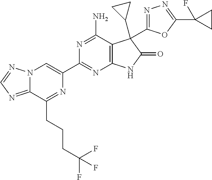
C12=NC=NN1C=C(C1=NC3=C(C(N)=N1)C(C1CC1)(C1=NN=C(C4(F)CC4)O1)C(=O)N3)N=C2CCCC(F)(F)F
